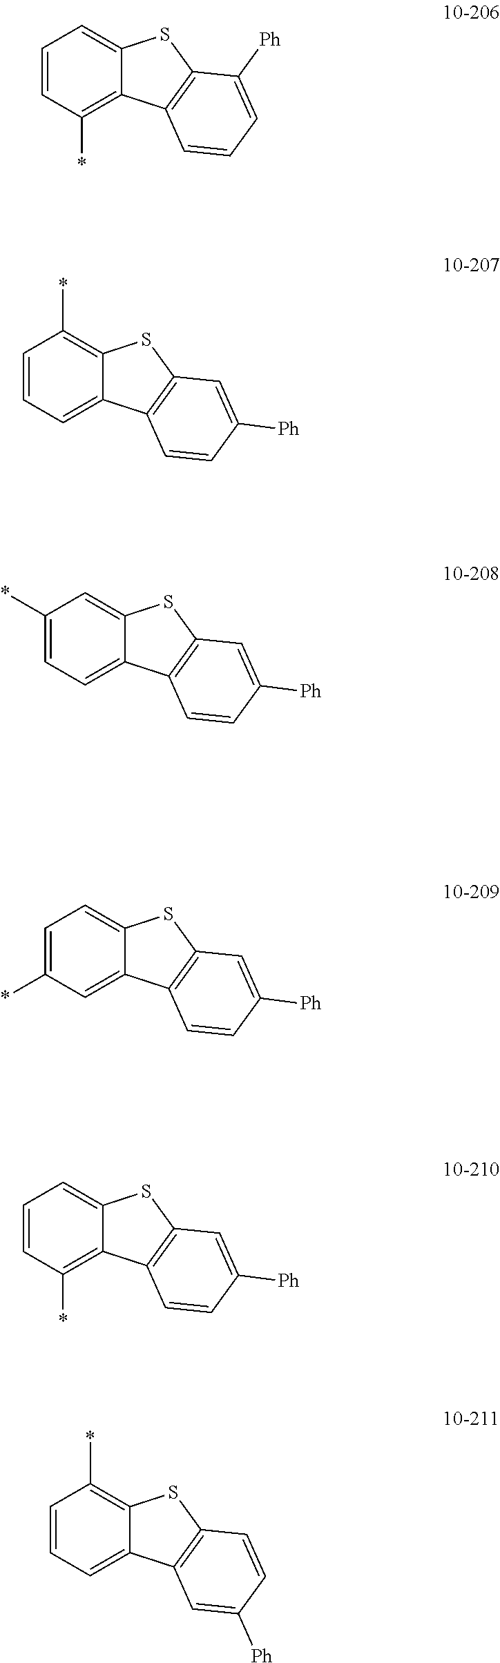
C1=CC(*)=C2C(=C1)SC1=C2C=CC=C1[Ph].C1=CC=C2C(=C1*)SC1=C2C=CC([Ph])=C1.C1(*)=CC=C2C(=C1)SC1=C2C=CC([Ph])=C1.C1=C(*)C=C2C(=C1)SC1=C2C=CC([Ph])=C1.C1=CC(*)=C2C(=C1)SC1=C2C=CC([Ph])=C1.C1=CC=C2C(=C1*)SC1=C2C=C([Ph])C=C1
